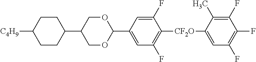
C1CC([C4H9])CCC1C1COC(C2=CC(F)=C([CF2O]C3=CC(F)=C(F)C(F)=C3C)C(F)=C2)OC1
